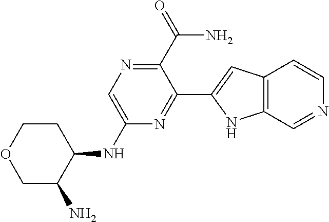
C1CC(NC2=CN=C(C(N)=O)C(C3=CC4=C(C=NC=C4)N3)=N2)C(N)CO1
